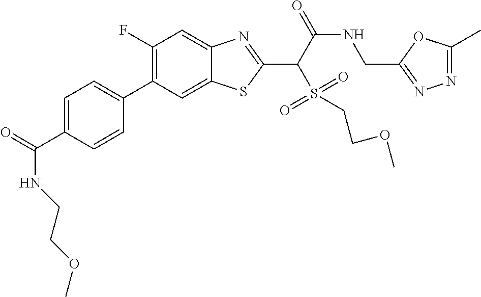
C1(F)=C(C2=CC=C(C(=O)NCCOC)C=C2)C=C2C(=C1)N=C(C(C(NCC1=NN=C(C)O1)=O)S(=O)(=O)CCOC)S2
